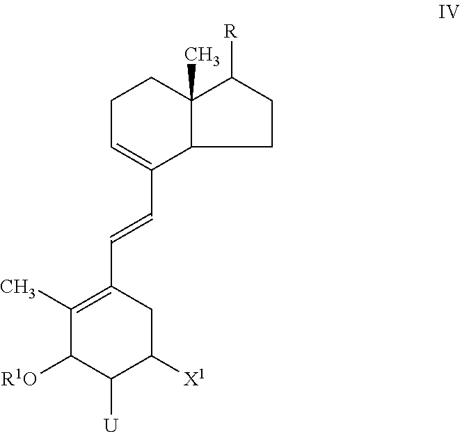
C(=CC1=CCCC2(C)C([R])CCC12)C1=C(C)C([R1O])C([U])C([X1])C1
